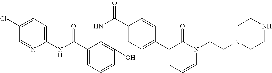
C1(NC(=O)C2=CC=CC(O)=C2NC(=O)C2=CC=C(C3=CC=CN(CCN4CCNCC4)C3=O)C=C2)=CC=C(Cl)C=N1
